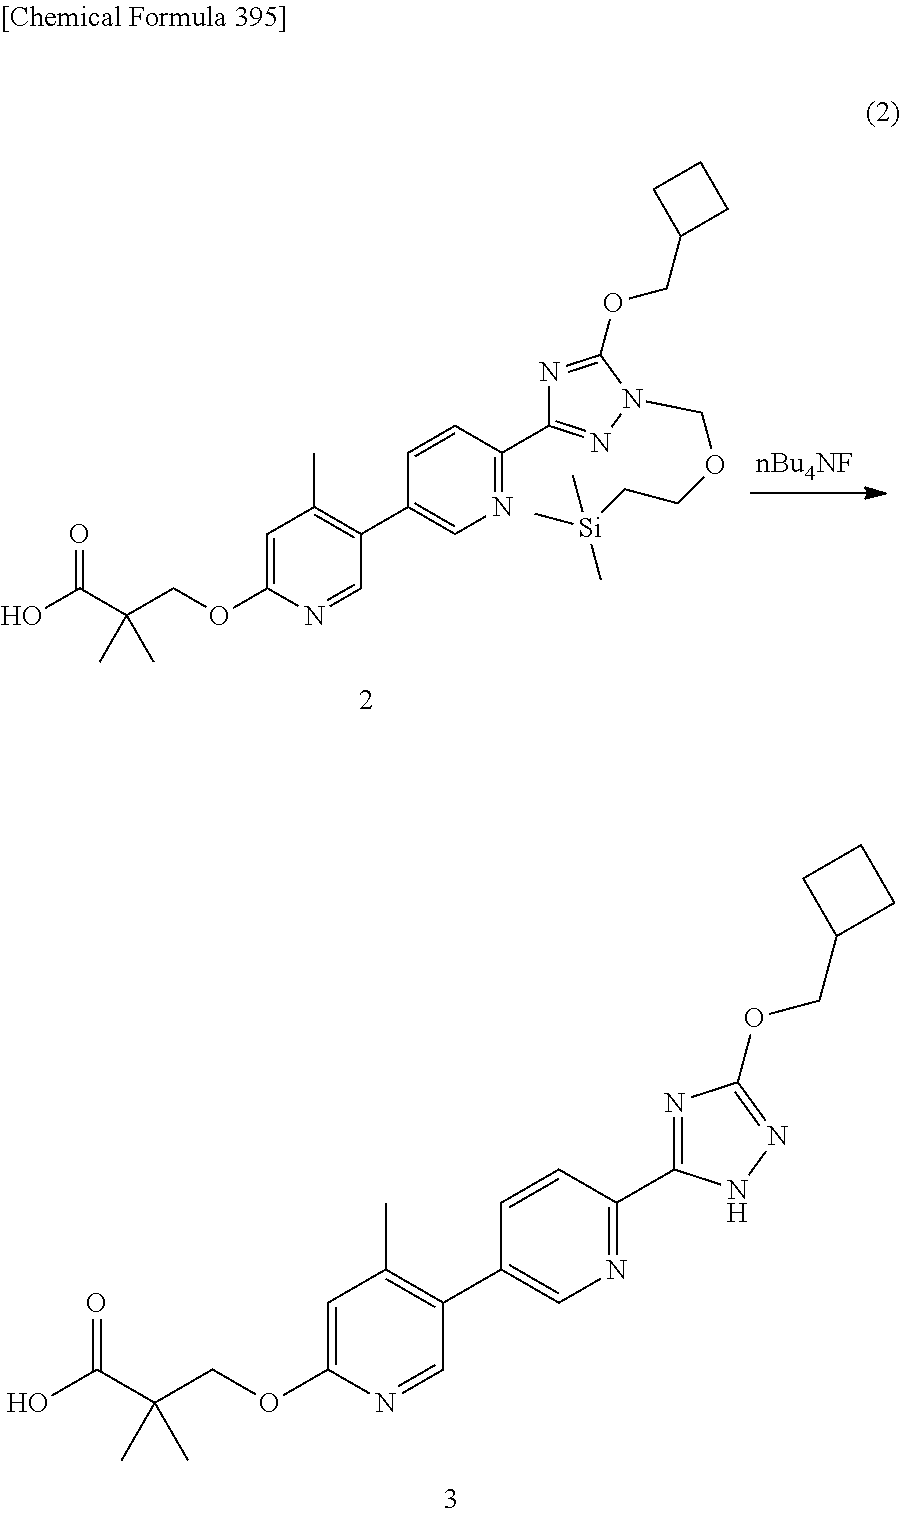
C1=C(OCC(C(O)=O)(C)C)N=CC(C2=CN=C(C3=NN(COCC[Si](C)(C)C)C(OCC4CCC4)=N3)C=C2)=C1C.C1=C(OCC(C(O)=O)(C)C)N=CC(C2=CN=C(C3=NC(OCC4CCC4)=NN3)C=C2)=C1C
